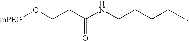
[mPEG]OCCC(NCCCCC)=O
